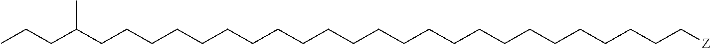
C(CCCCCCCCCCCCCCCCCCC[Z])CCCCC(CCC)C
